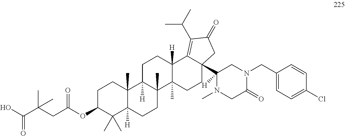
C1C(OC(CC(C(=O)O)(C)C)=O)C(C)(C)C2([H])C(C)(C1)C1([H])C(C)(CC2)C2(C)C([H])(CC1)C1=C(C(C)C)C(=O)CC1(C1([H])N(C)CC(=O)N(CC3=CC=C(Cl)C=C3)C1)CC2
